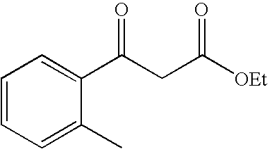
C1(C(CC([OEt])=O)=O)=CC=CC=C1C
